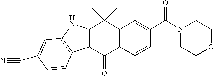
C12=C(C(=O)C3=C(C1(C)C)C=C(C(N1CCOCC1)=O)C=C3)C1=C(N2)C=C(C#N)C=C1
